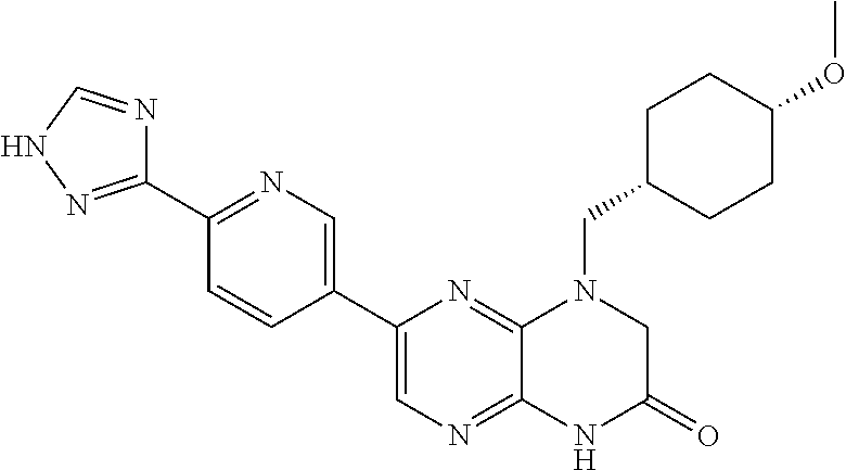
C1(C2=CN=C3C(=N2)N(CC2CCC(OC)CC2)CC(=O)N3)=CN=C(C2=NNC=N2)C=C1
